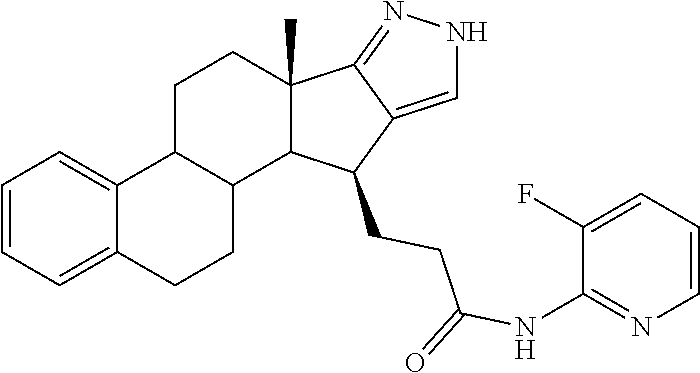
C1=CC=C2C(=C1)C1C(CC2)C2C(C)(CC1)C1=NNC=C1C2CCC(=O)NC1=NC=CC=C1F
